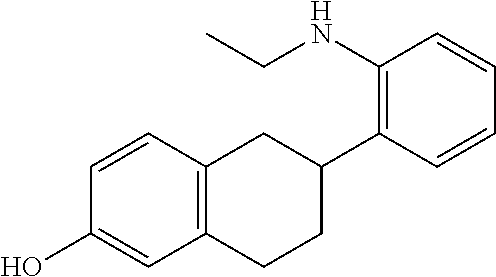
C12=C(C=CC(O)=C1)CC(C1=C(NCC)C=CC=C1)CC2
